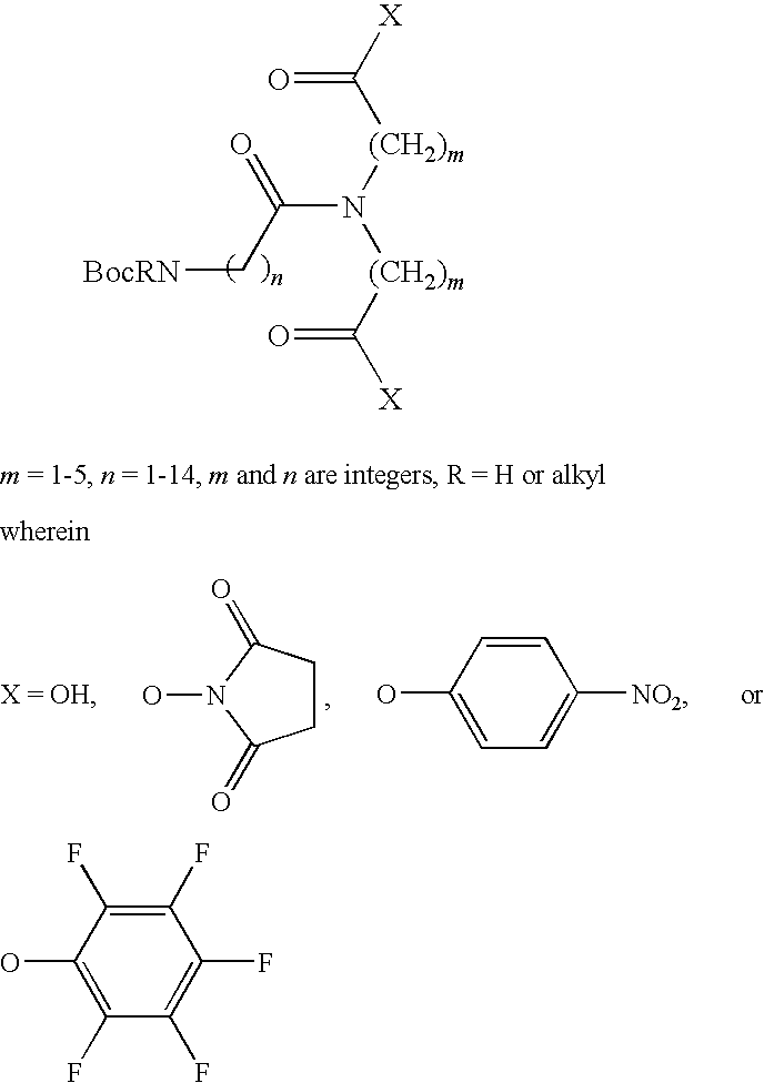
C([X])([(CH2)m]N([(CH2)m]C([X])=O)C(C[BocRN])=O)=O.C1CC(=O)N(O)C1=O.C1=CC(O)=CC=C1[NO2].C1(F)=C(F)C(O)=C(F)C(F)=C1F
